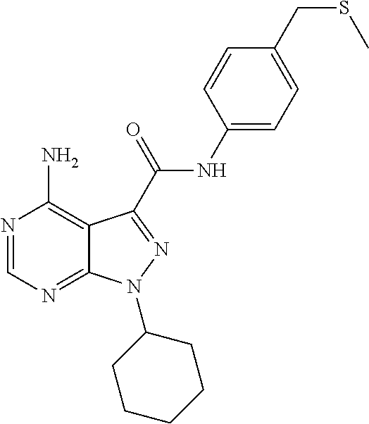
N1=CN=C2C(=C1N)C(C(NC1=CC=C(CSC)C=C1)=O)=NN2C1CCCCC1
